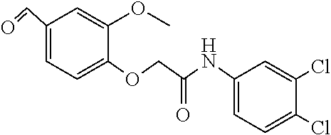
C1(C=O)=CC=C(OCC(NC2=CC=C(Cl)C(Cl)=C2)=O)C(OC)=C1
